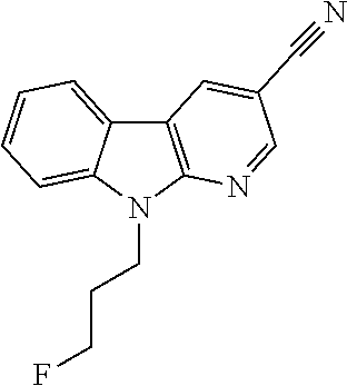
C12=C(N(CCCF)C3=CC=CC=C13)N=CC(C#N)=C2
